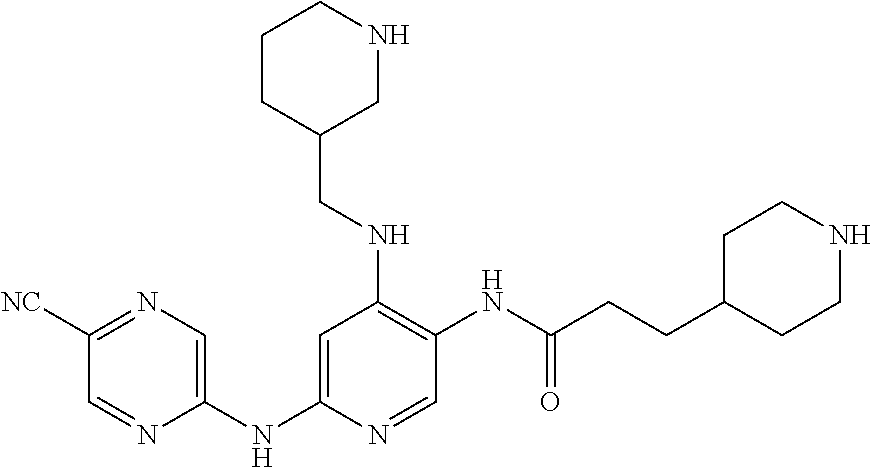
C1=NC(NC2=CC(NCC3CCCNC3)=C(NC(CCC3CCNCC3)=O)C=N2)=CN=C1[NC]
